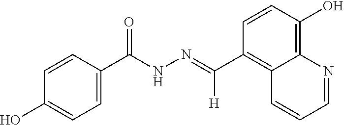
C1(C(NN=C(C2=C3C(=C(O)C=C2)N=CC=C3)[H])=O)=CC=C(O)C=C1
